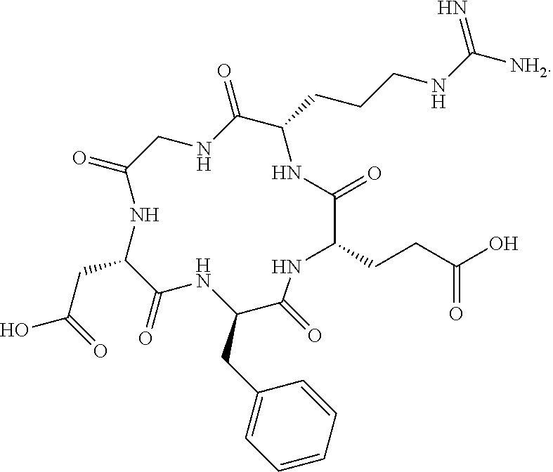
OC(CC1C(=O)NC(CC2=CC=CC=C2)C(=O)NC(CCC(O)=O)C(=O)NC(CCCNC([NH2])=N)C(=O)NCC(=O)N1)=O
